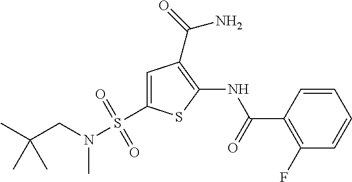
C1=CC(C(=O)NC2=C(C(=O)N)C=C(S(N(CC(C)(C)C)C)(=O)=O)S2)=C(F)C=C1
